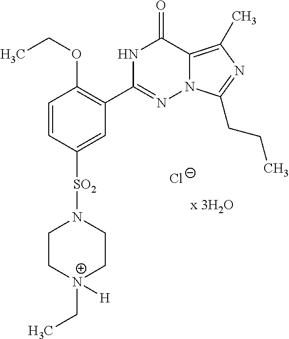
C1=CC([SO2]N2CC[N+](CC)([H])CC2)=CC(C2=NN3C(=C(C)N=C3CCC)C(=O)N2)=C1OCC.[Cl-]
